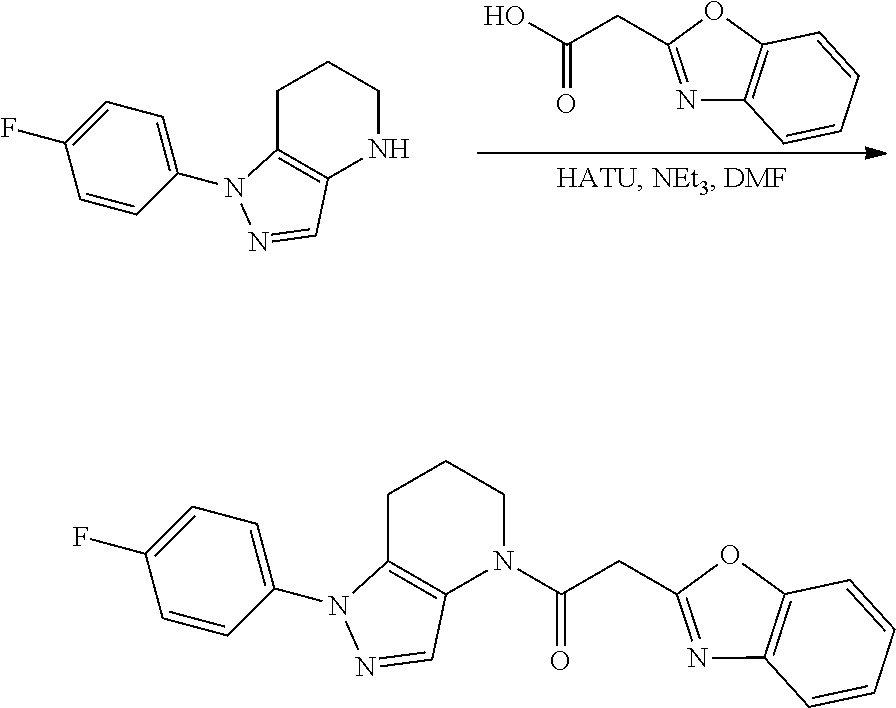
C1=CC(N2C3=C(NCCC3)C=N2)=CC=C1F.OC(CC1=NC2=C(O1)C=CC=C2)=O.C1=CC(N2C3=C(N(C(CC4=NC5=C(O4)C=CC=C5)=O)CCC3)C=N2)=CC=C1F
